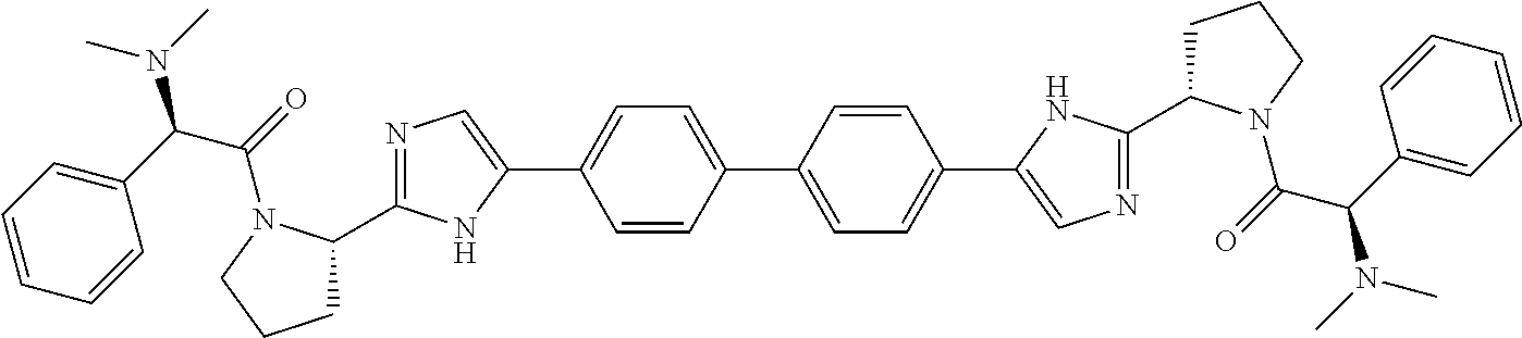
C1C(C2=NC=C(C3=CC=C(C4=CC=C(C5=CN=C(C6CCCN6C(=O)C(C6=CC=CC=C6)N(C)C)N5)C=C4)C=C3)N2)N(C(=O)C(C2=CC=CC=C2)N(C)C)CC1
